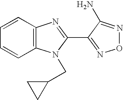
C1=CC2=C(C=C1)N(CC1CC1)C(C1=NON=C1N)=N2
